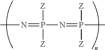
CN=P(N=P(C)([Z])[Z])([Z])[Z]
